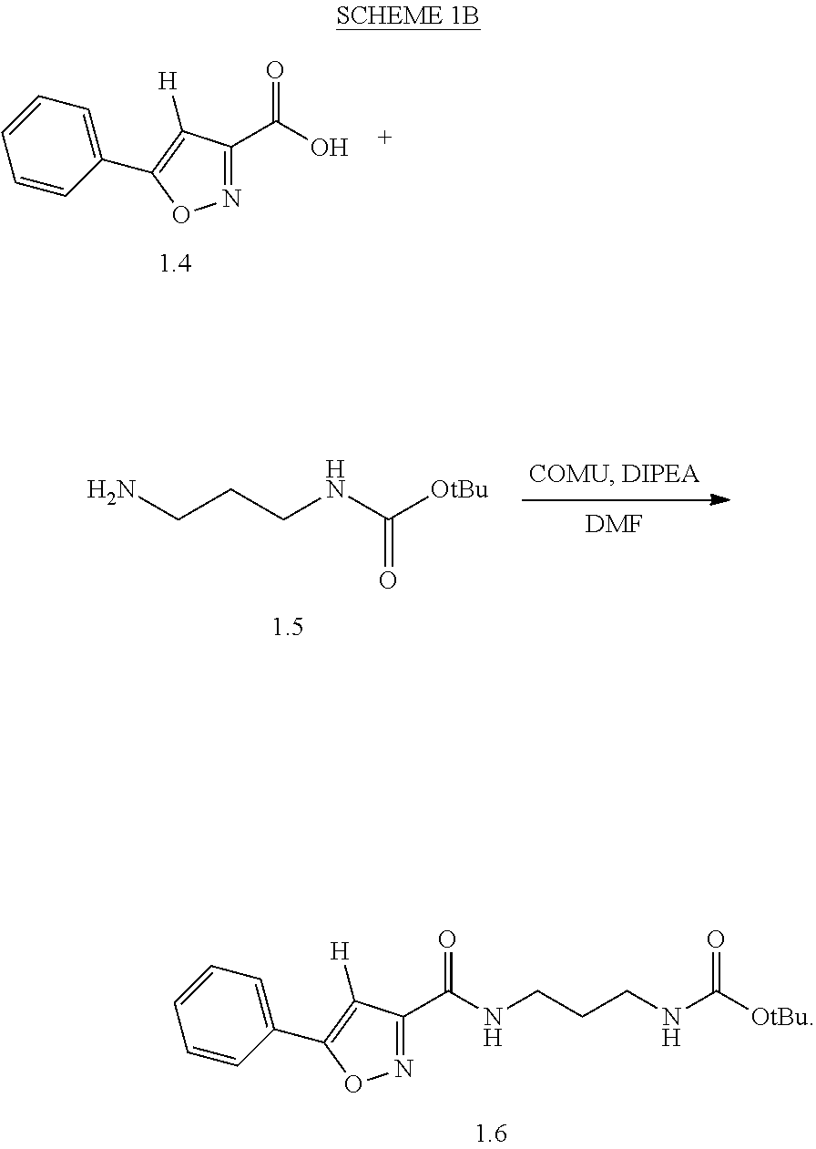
C1(C2=C([H])C(C(O)=O)=NO2)=CC=CC=C1.NCCCNC(=O)[OtBu].[DMF].C1(C2=C([H])C(C(NCCCNC(=O)[OtBu])=O)=NO2)=CC=CC=C1
